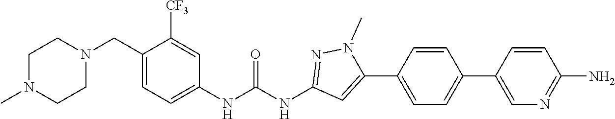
N1(C)CCN(CC2=CC=C(NC(NC3=NN(C)C(C4=CC=C(C5=CN=C(N)C=C5)C=C4)=C3)=O)C=C2[CF3])CC1
